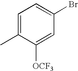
C1=C(C)C([OCF3])=CC(Br)=C1
